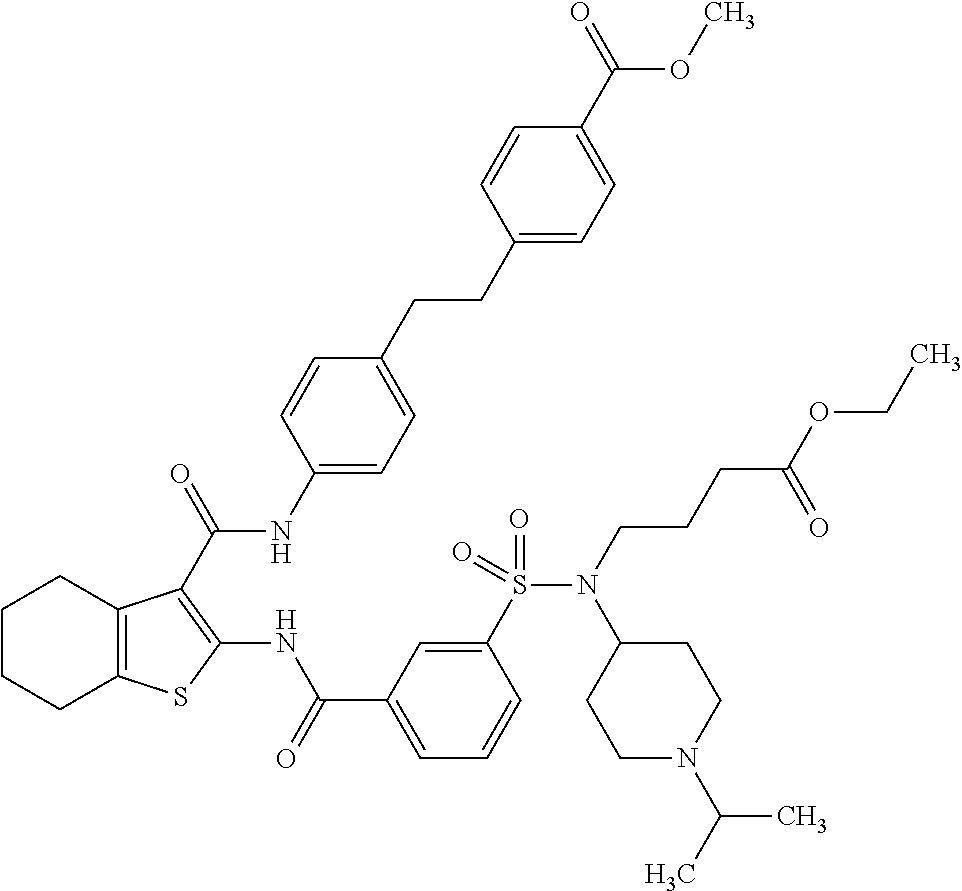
C1CCC2=C(C1)C(C(=O)NC1=CC=C(CCC3=CC=C(C(=O)OC)C=C3)C=C1)=C(NC(C1=CC=CC(S(=O)(=O)N(CCCC(OCC)=O)C3CCN(C(C)C)CC3)=C1)=O)S2
